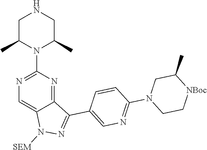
N1([SEM])N=C(C2=CN=C(N3CC(C)[NBoc]CC3)C=C2)C2=NC(N3C(C)CNCC3C)=NC=C12
